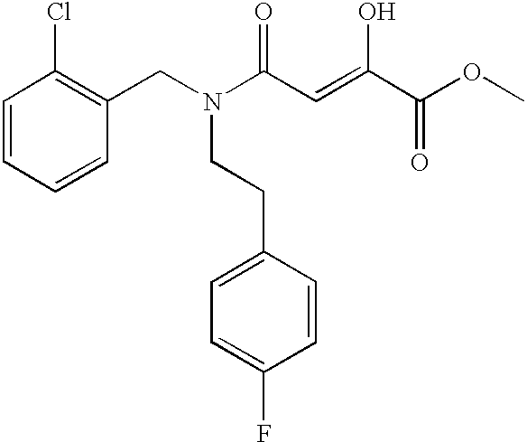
C1=CC=CC(CN(C(C=C(C(OC)=O)O)=O)CCC2=CC=C(F)C=C2)=C1Cl
